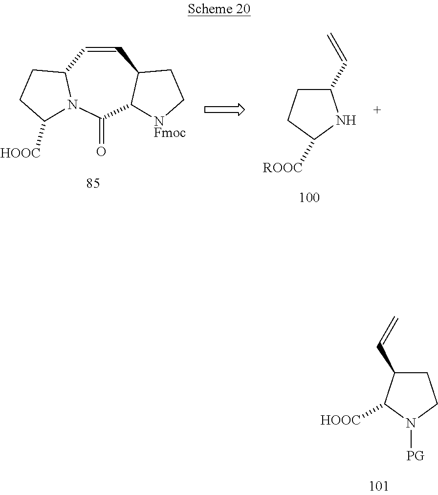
C1=CC2N(C(=O)C3C1CC[NFmoc]3)C([HOOC])CC2.C1(C=C)CCC([ROOC])N1.C1C(C=C)C([HOOC])N([PG])C1
